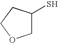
C1C(S)CCO1
